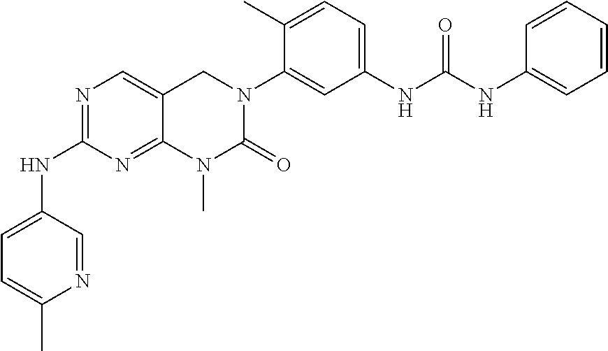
N1=C(NC2=CC=C(C)N=C2)N=C2C(=C1)CN(C1=CC(NC(=O)NC3=CC=CC=C3)=CC=C1C)C(=O)N2C
